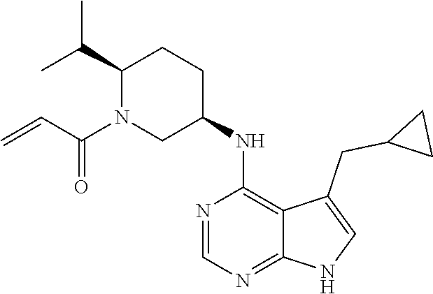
C1(C(C)C)N(C(C=C)=O)CC(NC2=C3C(=NC=N2)NC=C3CC2CC2)CC1
